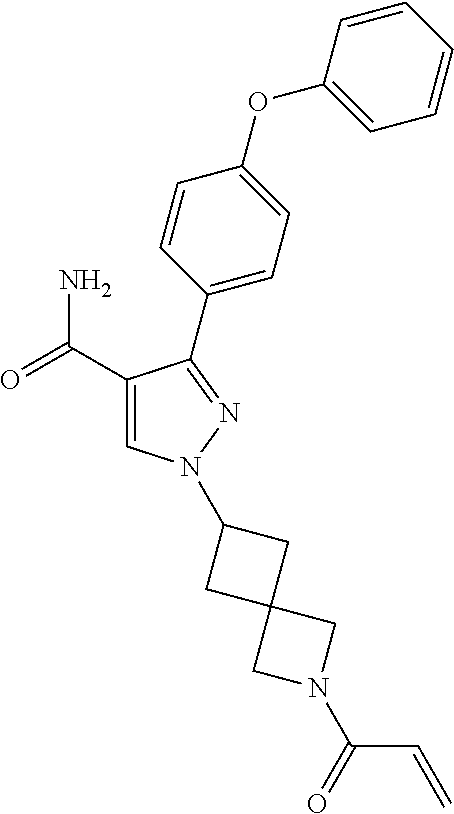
C1(C(=O)N)=CN(C2CC3(C2)CN(C(C=C)=O)C3)N=C1C1=CC=C(OC2=CC=CC=C2)C=C1
